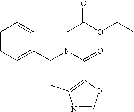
C1=CC=C(CN(C(C2=C(C)N=CO2)=O)CC(OCC)=O)C=C1
